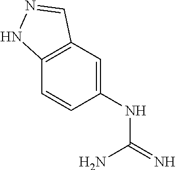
C1=CC(NC(=N)N)=CC2=C1NN=C2
